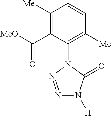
C1([Me])=C(C([MeO])=O)C(N2N=NN([H])C2=O)=C([Me])C=C1
